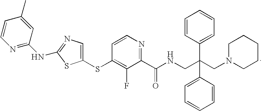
C1(SC2=C(F)C(C(=O)NCC(CN3CCCCC3)(C3=CC=CC=C3)C3=CC=CC=C3)=NC=C2)=CN=C(NC2=NC=CC(C)=C2)S1
